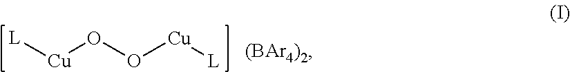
[L][Cu]OO[Cu][L].[(BAr4)2]
